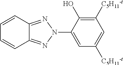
C1([C5H11-t])=C(O)C(N2N=C3C(=N2)C=CC=C3)=CC([C5H11-t])=C1
